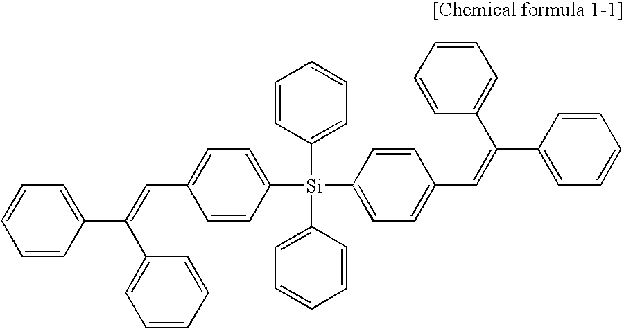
C1([Si](C2=CC=C(C=C(C3=CC=CC=C3)C3=CC=CC=C3)C=C2)(C2=CC=CC=C2)C2=CC=C(C=C(C3=CC=CC=C3)C3=CC=CC=C3)C=C2)=CC=CC=C1
